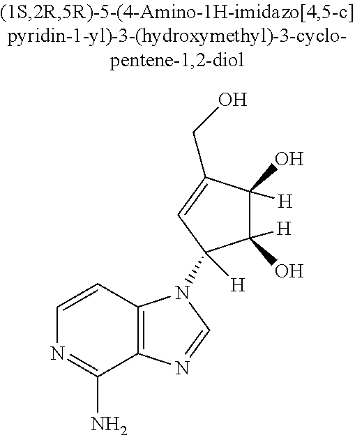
C1(O)([H])C(O)([H])C(CO)=CC1([H])N1C2=C(C(N)=NC=C2)N=C1
